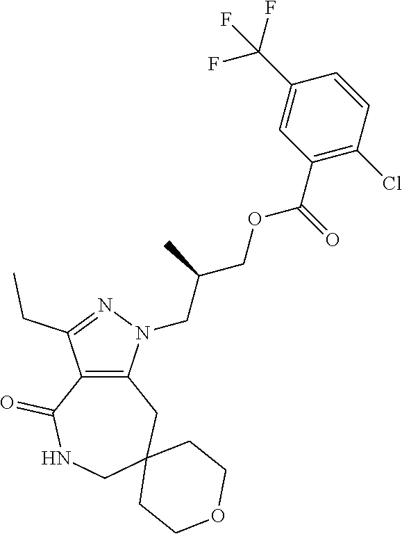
C12=C(N(CC(COC(C3=C(Cl)C=CC(C(F)(F)F)=C3)=O)C)N=C1CC)CC1(CNC2=O)CCOCC1
